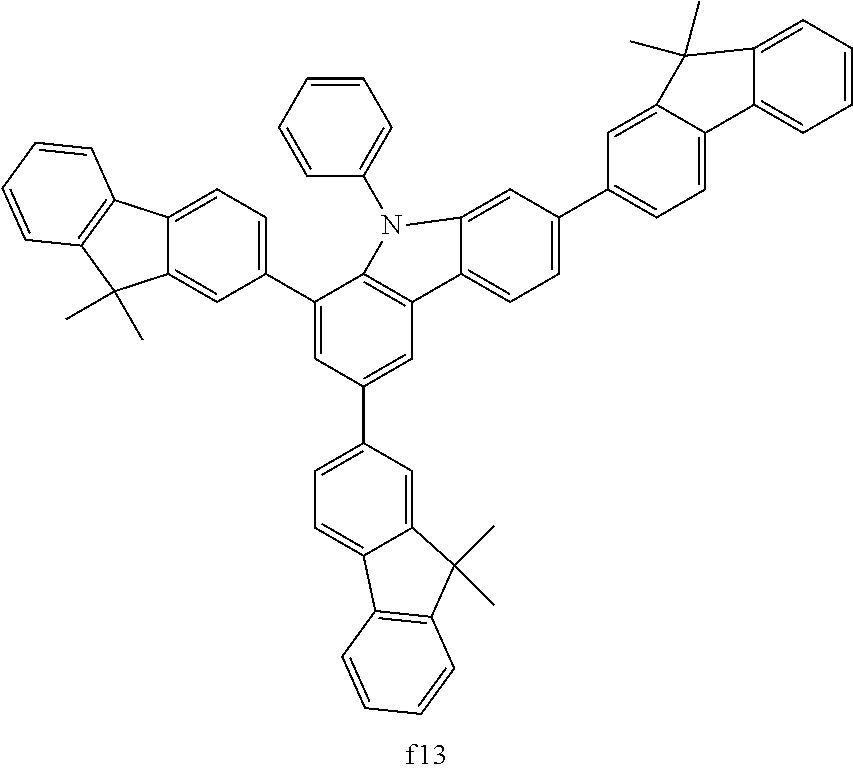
C1(C2=CC=C3C(=C2)C(C)(C)C2=C3C=CC=C2)=CC(C2=CC=C3C(=C2)C(C)(C)C2=C3C=CC=C2)=CC2=C1N(C1=CC=CC=C1)C1=CC(C3=CC=C4C(=C3)C(C)(C)C3=CC=CC=C43)=CC=C21
